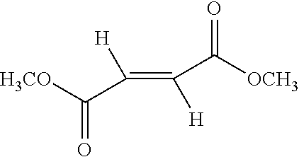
[H3CO]C(C(=C(C([OCH3])=O)[H])[H])=O
